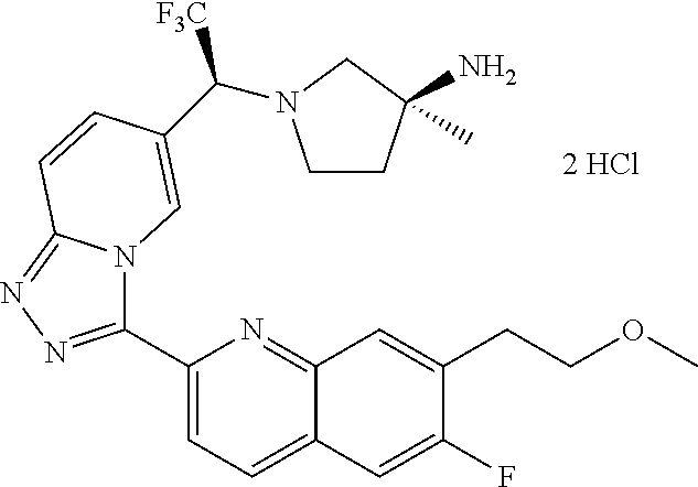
C1(C2=NN=C3N2C=C(C([F3C])N2CCC(N)(C)C2)C=C3)=CC=C2C(=N1)C=C(CCOC)C(F)=C2.[2 HCl]
